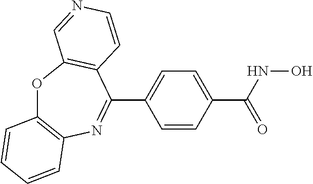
O1C2=C(N=C(C3=CC=C(C(NO)=O)C=C3)C3=C1C=NC=C3)C=CC=C2
